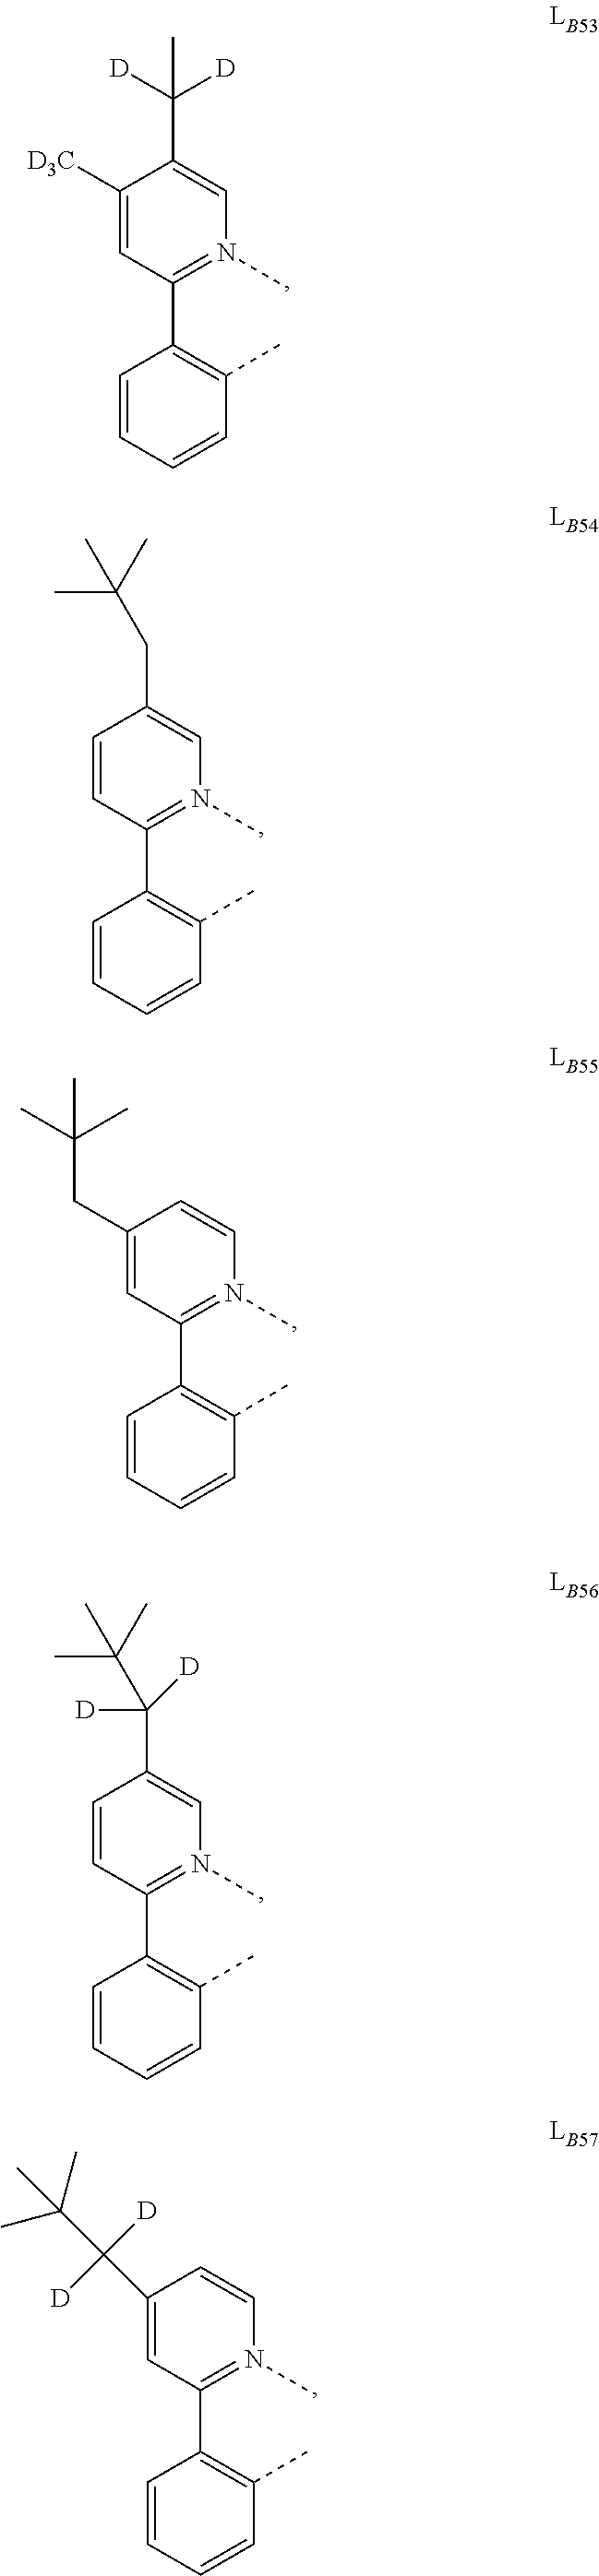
C1([D3C])=CC(C2=C(C)C=CC=C2)=N(C)C=C1C([D])([D])C.C1=CC(C2=C(C)C=CC=C2)=N(C)C=C1CC(C)(C)C.C1(CC(C)(C)C)=CC(C2=C(C)C=CC=C2)=N(C)C=C1.C1=CC(C2=C(C)C=CC=C2)=N(C)C=C1C(C(C)(C)C)([D])[D].C1(C([D])([D])C(C)(C)C)=CC(C2=C(C)C=CC=C2)=N(C)C=C1
